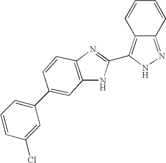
C12=NNC(C3=NC4=C(N3)C=C(C3=CC=CC(Cl)=C3)C=C4)=C1C=CC=C2
